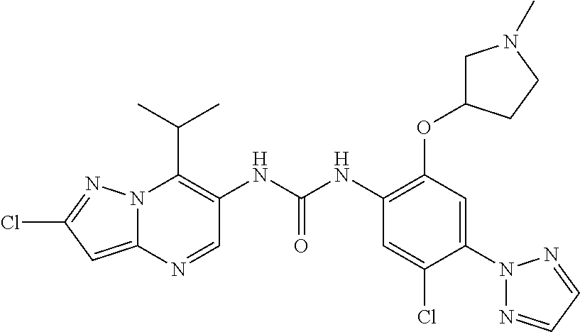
N12C(=CC(Cl)=N1)N=CC(NC(NC1=C(OC3CN(C)CC3)C=C(N3N=CC=N3)C(Cl)=C1)=O)=C2C(C)C
